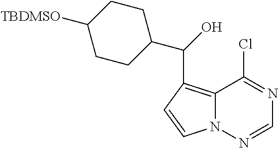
C12=C(C(C3CCC([TBDMSO])CC3)O)C=CN1N=CN=C2Cl
